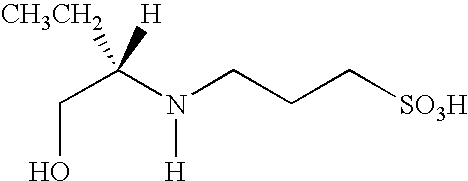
C(C(N(CCC[SO3H])[H])([CH3CH2])[H])O
